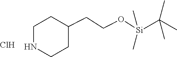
Cl.C1(CCO[Si](C)(C)C(C)(C)C)CCNCC1
